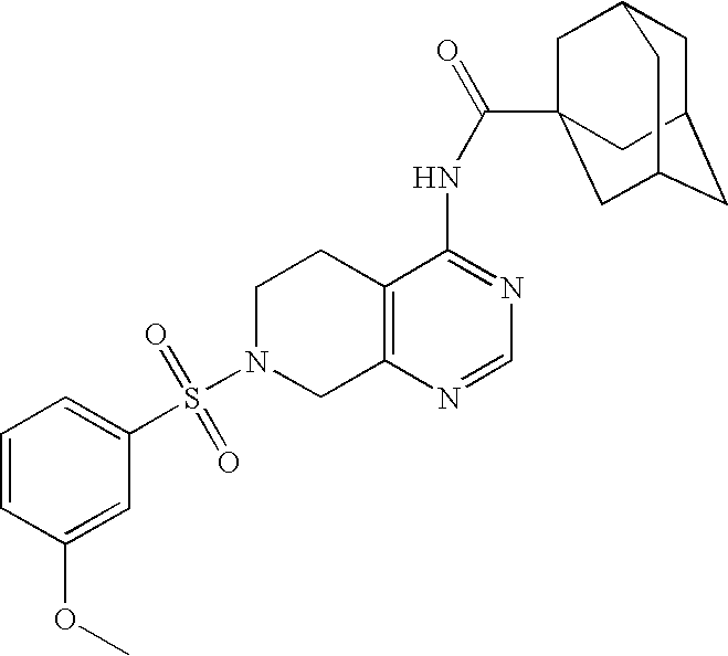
C1N(S(=O)(=O)C2=CC=CC(OC)=C2)CC2=C(C1)C(NC(=O)C13CC4CC(CC(C1)C4)C3)=NC=N2
